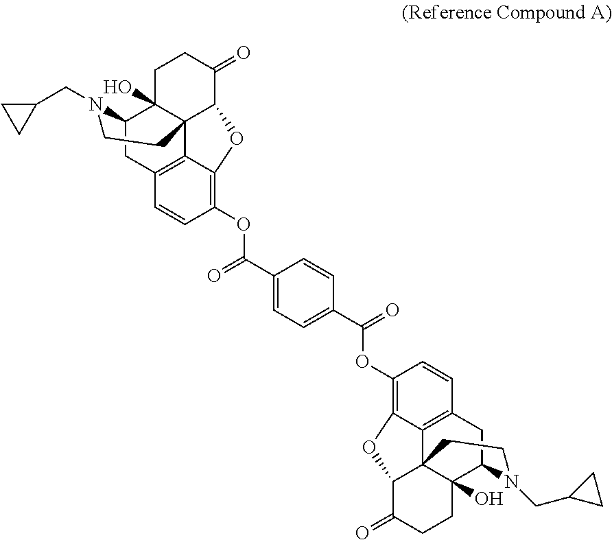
C1C2(O)C34C(C(=O)C1)OC1=C(OC(C5=CC=C(C(=O)OC6=C7C8=C(C=C6)CC6C9(O)C8(C(C(=O)CC9)O7)CCN6CC6CC6)C=C5)=O)C=CC(=C31)CC2N(CC1CC1)CC4
